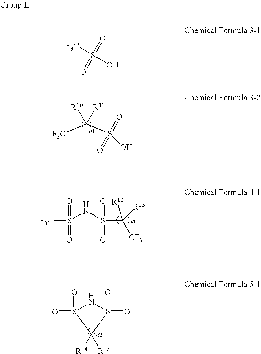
[F3C]C(S(O)(=O)=O)([R11])[R10].[F3C]S(NS(C([CF3])([R12])[R13])(=O)=O)(=O)=O.S1(=O)(=O)NS(=O)(=O)C1([R14])[R15].[F3C]S(O)(=O)=O
